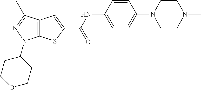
C12=C(C(C)=NN1C1CCOCC1)C=C(C(=O)NC1=CC=C(N3CCN(C)CC3)C=C1)S2
